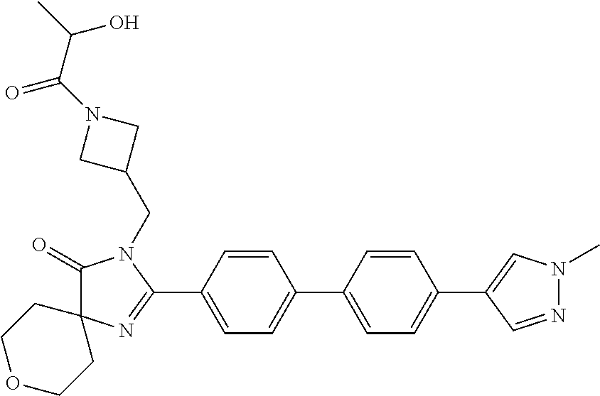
C1(=O)C2(N=C(C3=CC=C(C4=CC=C(C5=CN(C)N=C5)C=C4)C=C3)N1CC1CN(C(C(C)O)=O)C1)CCOCC2
